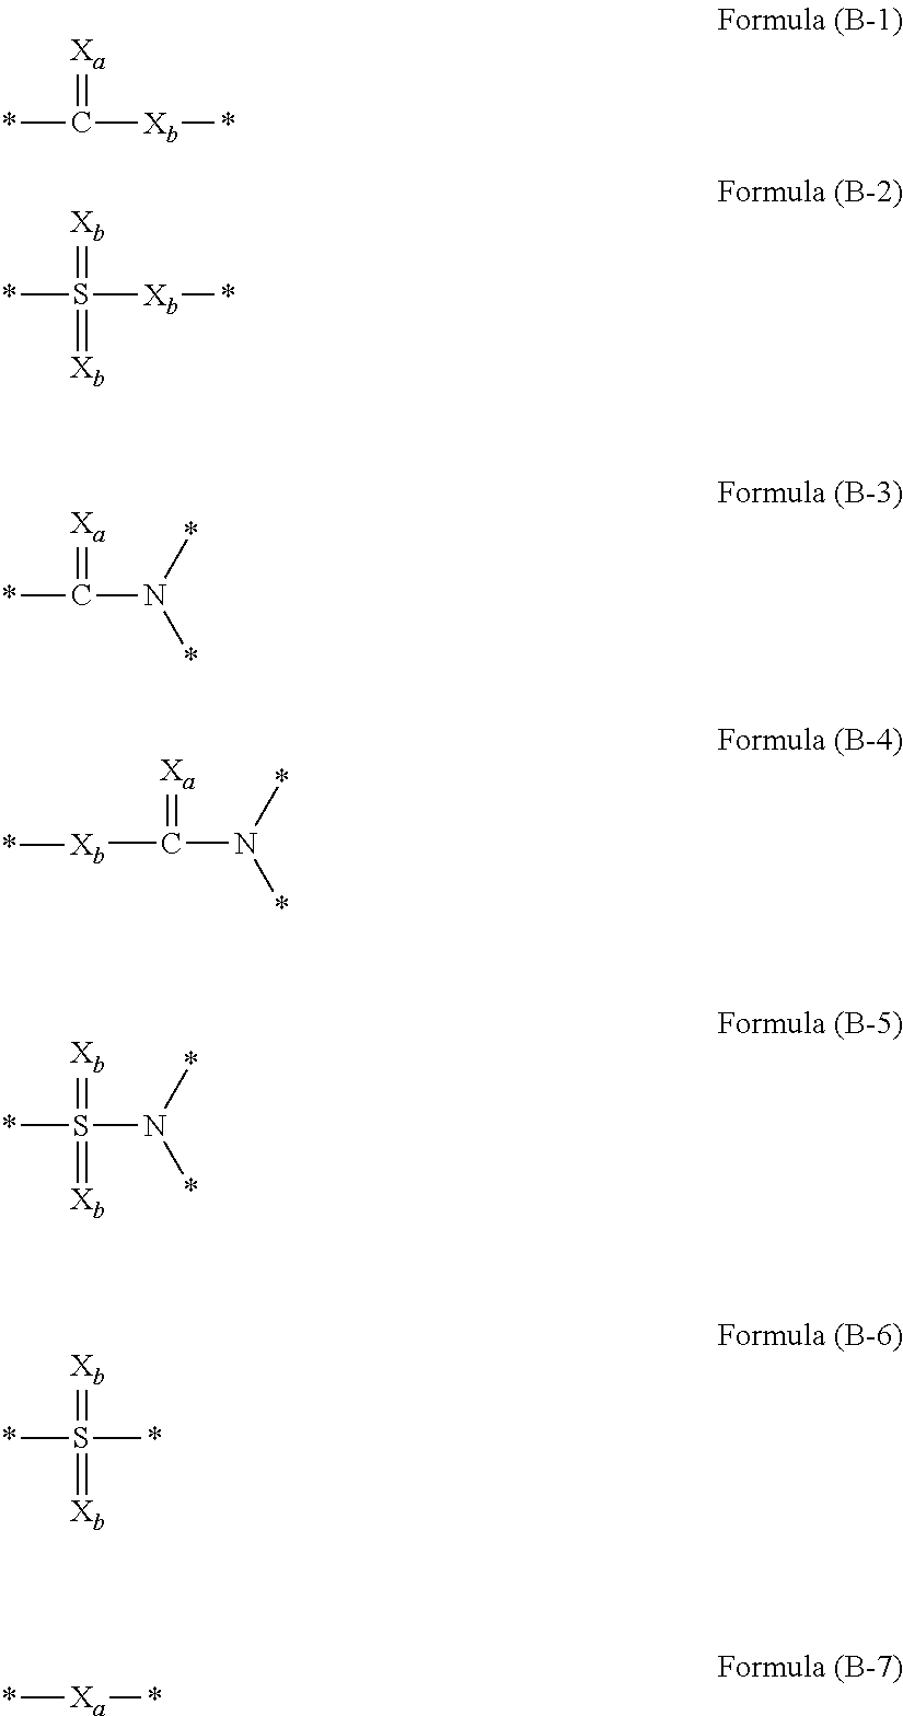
*C([Xb]*)=[Xa].*S([Xb]*)(=[Xb])=[Xb].*C(N(*)*)=[Xa].[Xb](C(N(*)*)=[Xa])*.*S(N(*)*)(=[Xb])=[Xb].*S(*)(=[Xb])=[Xb].*[Xa]*
